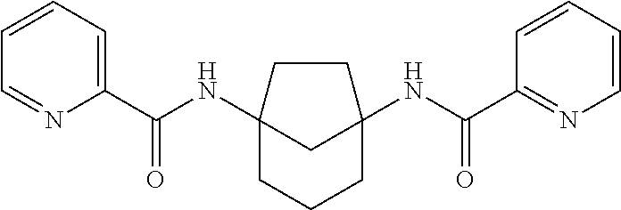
C12(NC(C3=CC=CC=N3)=O)CCCC(NC(C3=NC=CC=C3)=O)(C1)CC2
